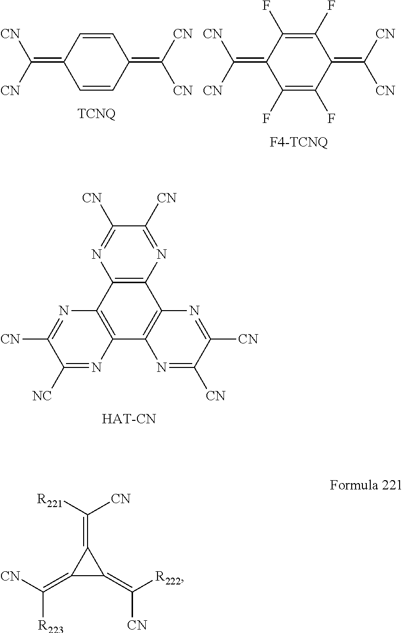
C(=C1C=CC(=C([CN])[CN])C=C1)([CN])[CN].C(=C1C(F)=C(F)C(=C([CN])[CN])C(F)=C1F)([CN])[CN].C12=C(N=C([CN])C([CN])=N1)C1=C(C3=C2N=C([CN])C([NC])=N3)N=C([CN])C([CN])=N1.C(=C1C(=C([CN])[R223])C1=C([R222])[CN])([R221])[CN]
